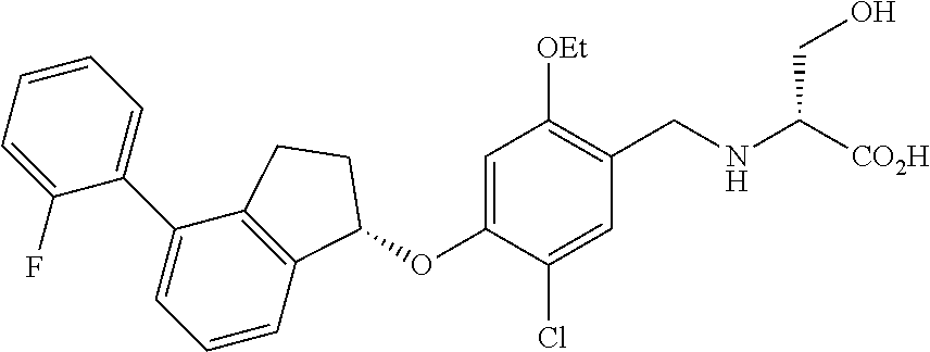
C1(F)=CC=CC=C1C1=CC=CC2=C1CCC2OC1=CC([OEt])=C(CNC([CO2H])CO)C=C1Cl
